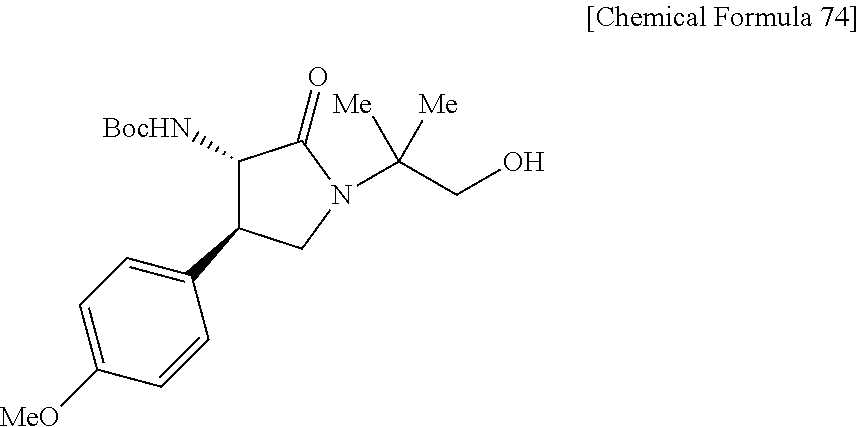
C1([BocHN])C(=O)N(C(CO)([Me])[Me])CC1C1=CC=C([MeO])C=C1
